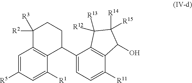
C1=C([R5])C=C([R1])C2=C1C([R2])([R3])CCC2C1=CC=C([R11])C2=C1C([R13])([R12])C([R14])([R15])C2O
